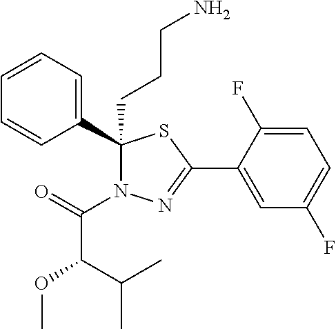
C1=C(F)C(C2=NN(C(C(OC)C(C)C)=O)C(CCCN)(C3=CC=CC=C3)S2)=CC(F)=C1
